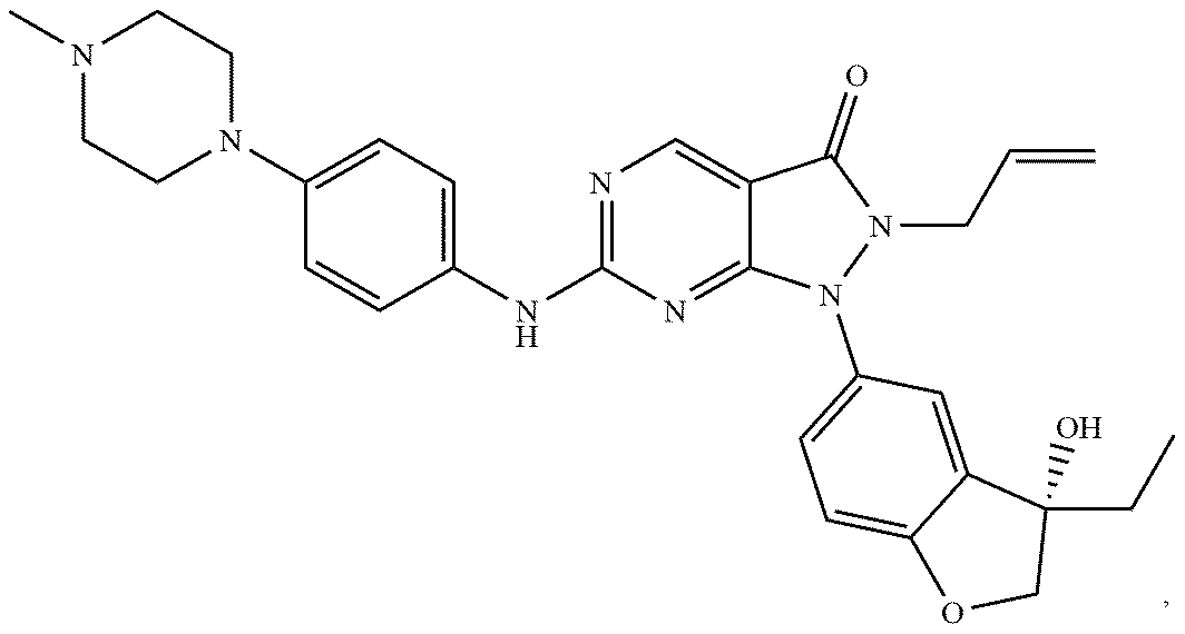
C1(N2CCN(C)CC2)=CC=C(NC2=NC=C3C(=N2)N(C2=CC=C4C(=C2)C(CC)(O)CO4)N(CC=C)C3=O)C=C1
